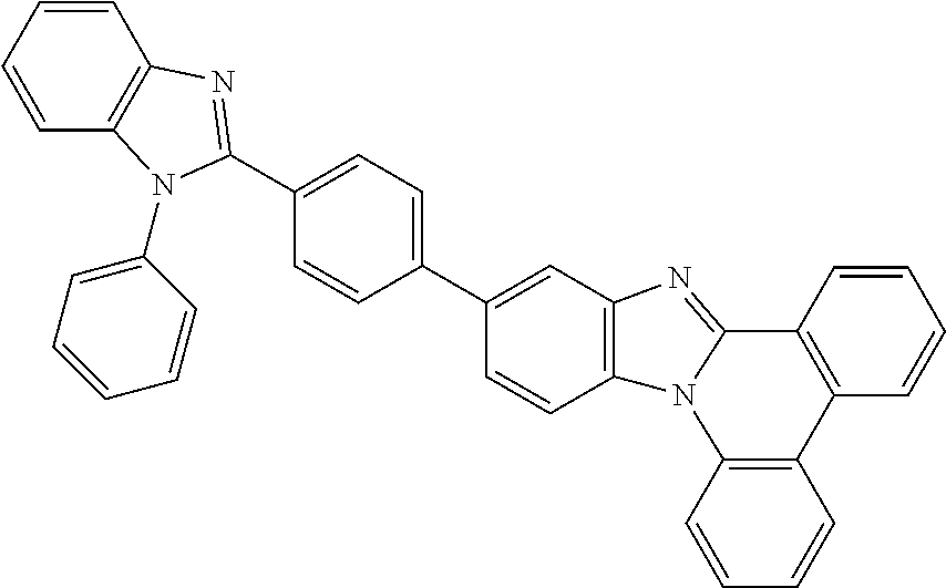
C1=CC2=C(C=C1)N1C(=NC3=C1C=CC(C1=CC=C(C4=NC5=C(C=CC=C5)N4C4=CC=CC=C4)C=C1)=C3)C1=C2C=CC=C1
